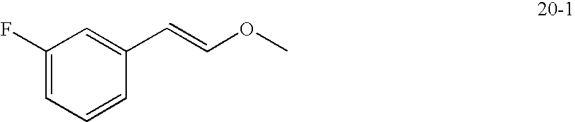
C1(F)=CC=CC(C=COC)=C1
